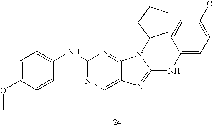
C1=C(OC)C=CC(NC2=NC=C3C(=N2)N(C2CCCC2)C(NC2=CC=C(Cl)C=C2)=N3)=C1
